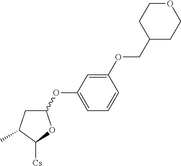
C1(OC2=CC=CC(OCC3CCOCC3)=C2)CC(C)C([Cs])O1
